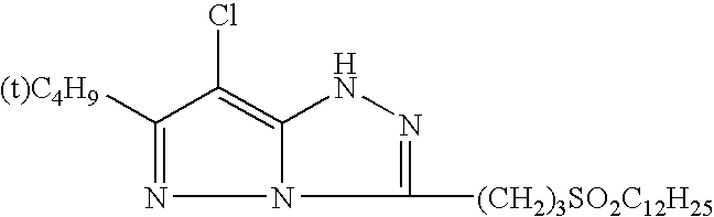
C1([(t)C4H9])=NN2C(=C1Cl)NN=C2[(CH2)3SO2C12H25]
